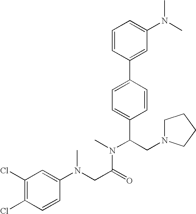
C1=CC(C2=CC=C(C(CN3CCCC3)N(C)C(CN(C3=CC(Cl)=C(Cl)C=C3)C)=O)C=C2)=CC(N(C)C)=C1
